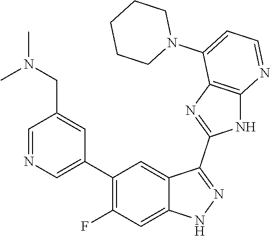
C1=NC=C(C2=C(F)C=C3C(=C2)C(C2=NC4=C(N2)N=CC=C4N2CCCCC2)=NN3)C=C1CN(C)C
